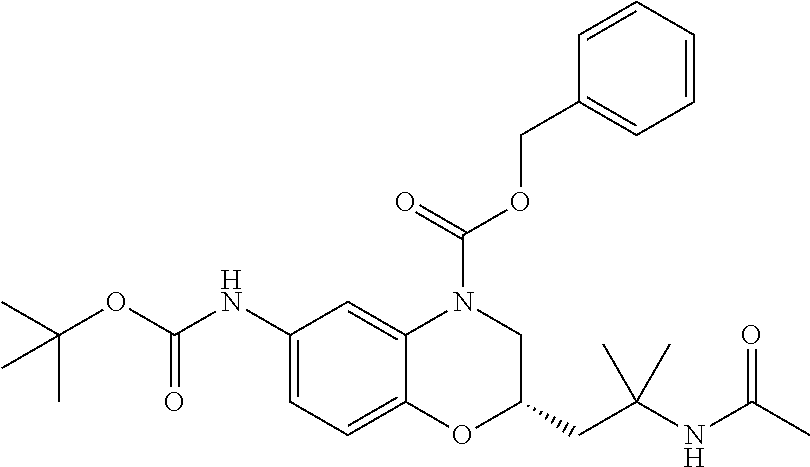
C1(NC(OC(C)(C)C)=O)=CC=C2C(=C1)N(C(OCC1=CC=CC=C1)=O)CC(CC(NC(C)=O)(C)C)O2
